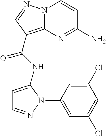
NC1=NC2=C(C(=O)NC3=CC=NN3C3=CC(Cl)=CC(Cl)=C3)C=NN2C=C1
